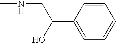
C1(C(O)CNC)=CC=CC=C1
